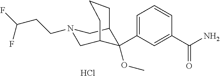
C1(C(N)=O)=CC(C2(OC)C3CN(CCC(F)F)CC2CCC3)=CC=C1.Cl
